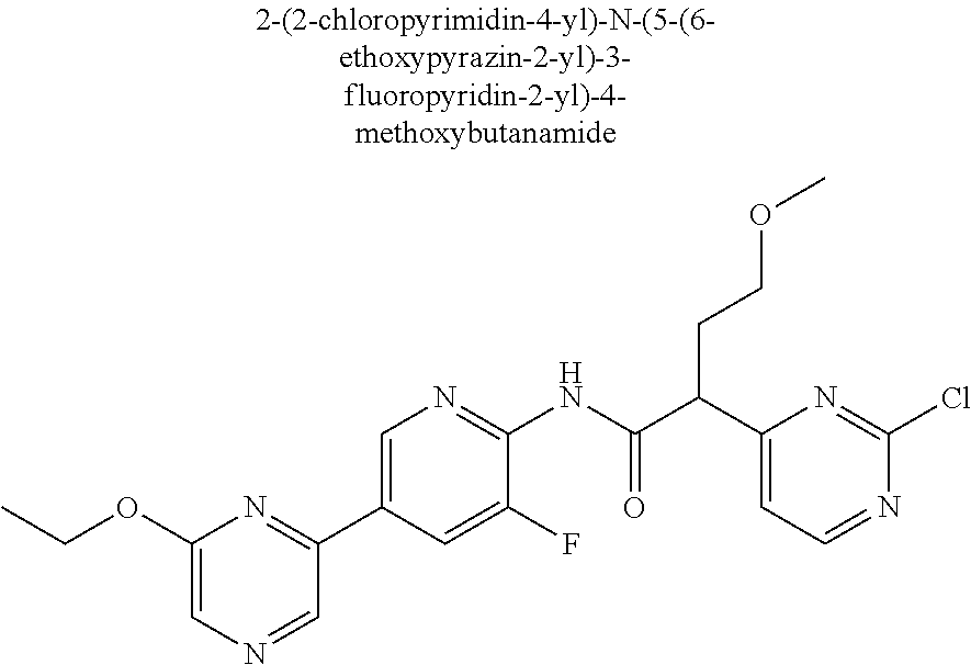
C1(OCC)=CN=CC(C2=CN=C(NC(C(C3=CC=NC(Cl)=N3)CCOC)=O)C(F)=C2)=N1
